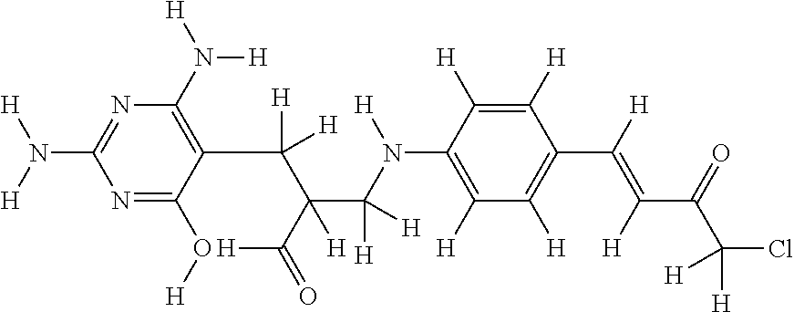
N1=C(O[H])C(C(C(C([H])([H])N([H])C2=C([H])C([H])=C(C([H])=C([H])C(=O)C([H])(Cl)[H])C([H])=C2[H])(C(=O)[H])[H])([H])[H])=C(N([H])[H])N=C1N([H])[H]
